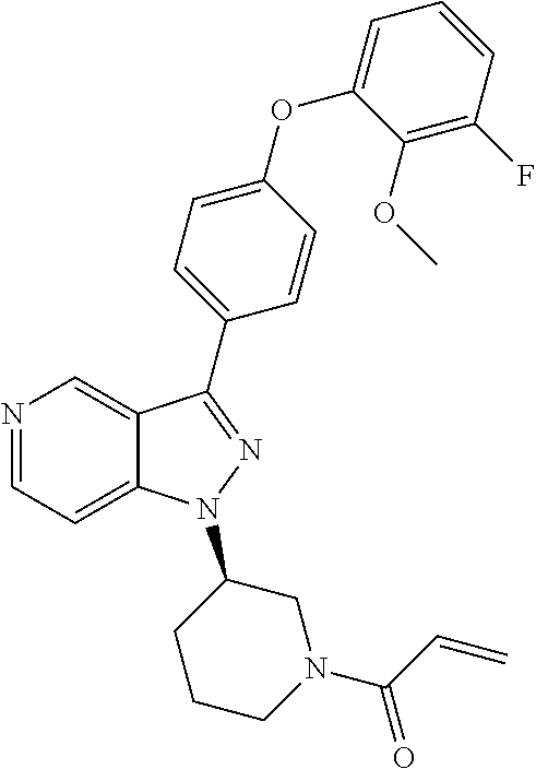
N1=CC=C2C(=C1)C(C1=CC=C(OC3=CC=CC(F)=C3OC)C=C1)=NN2C1CCCN(C(=O)C=C)C1
